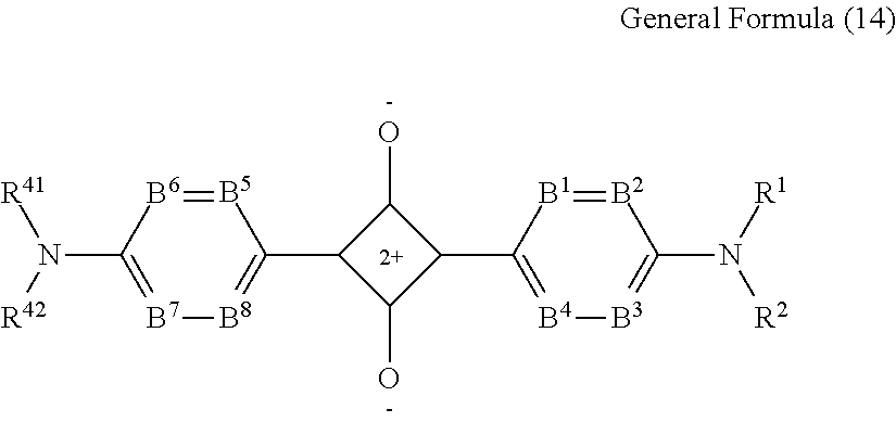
C1(C2C(O)C(C3=[B4][B3]=C(N([R2])[R1])[B2]=[B1]3)C2O)=[B8][B7]=C(N([R41])[R42])[B6]=[B5]1
